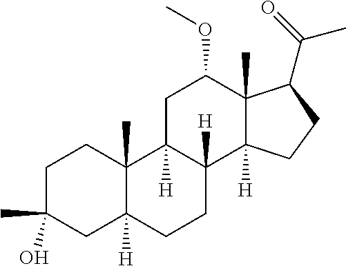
C1C(C)(O)CC2([H])C(C)(C1)C1([H])C([H])(CC2)C2([H])C(C)(C(C(C)=O)CC2)C(OC)C1
